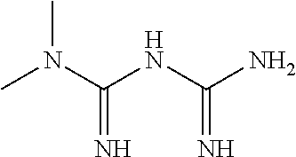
CN(C(=N)NC(=N)N)C
